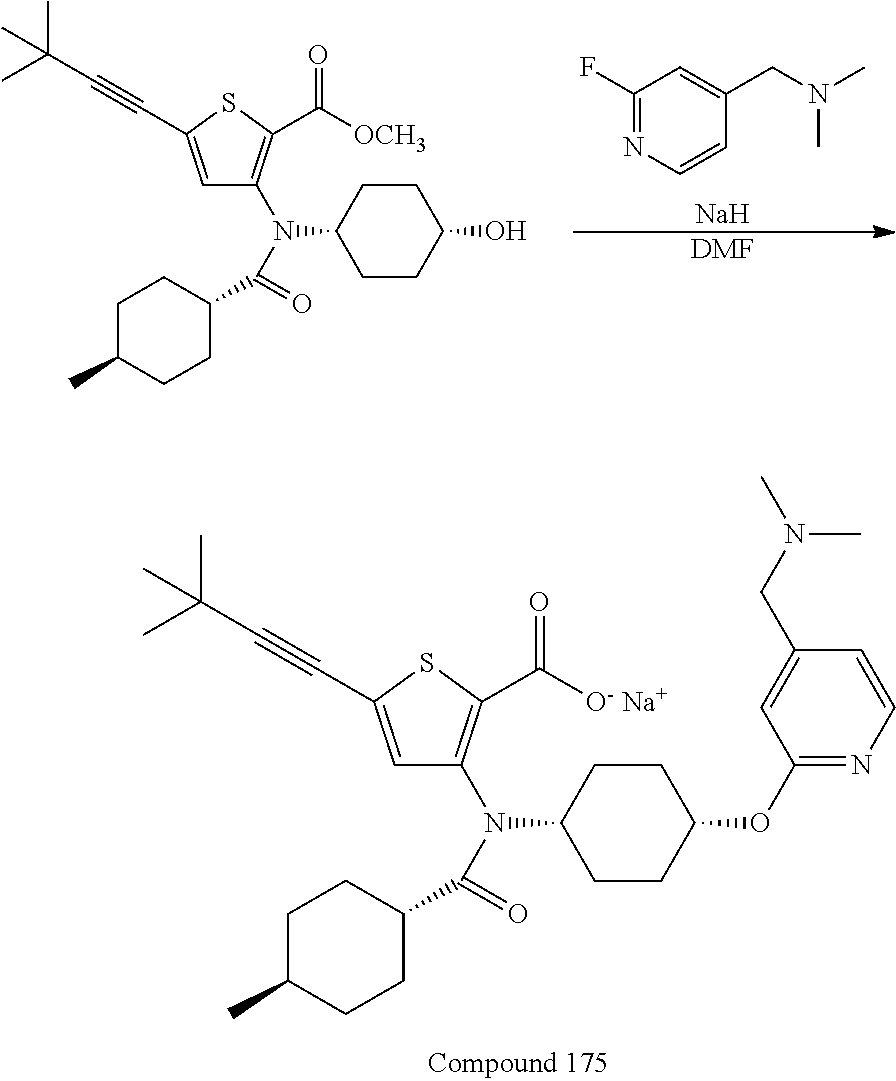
C1(F)=NC=CC(CN(C)C)=C1.[Na].[DMF].C1=C(C#CC(C)(C)C)SC(C([OCH3])=O)=C1N(C(=O)C1CCC(C)CC1)C1CCC(O)CC1.C1=C(C#CC(C)(C)C)SC(C([O- Na+])=O)=C1N(C(=O)C1CCC(C)CC1)C1CCC(OC2=NC=CC(CN(C)C)=C2)CC1
